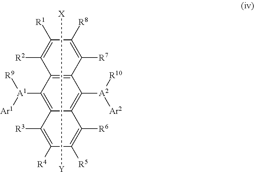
C1([R1])=C([R2])C2=C(C([A2]([R10])[Ar2])=C3C(=C2[A1]([Ar1])[R9])C([R3])=C([R4])C([R5])=C3[R6])C([R7])=C1[R8].[X][Y]
